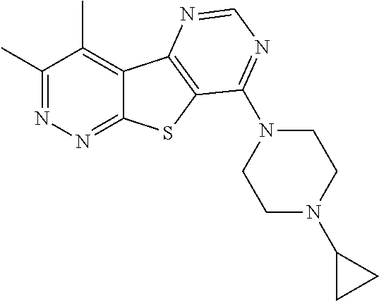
C1(C)=NN=C2C(=C1C)C1=C(S2)C(N2CCN(C3CC3)CC2)=NC=N1
